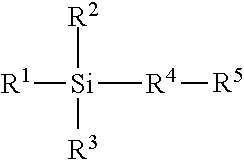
[R1][Si]([R4][R5])([R2])[R3]
